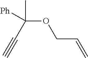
C#CC(OCC=C)(C)[Ph]
